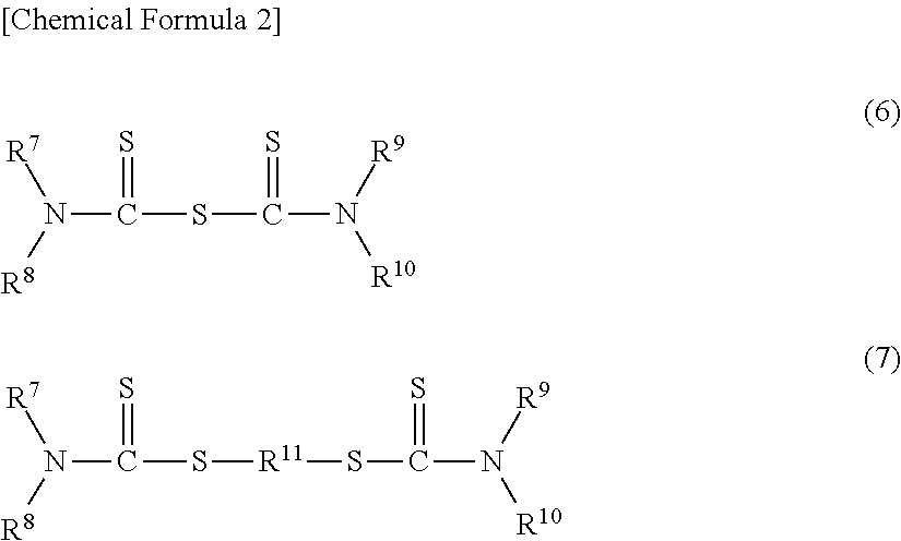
N(C(SC(N([R9])[R10])=S)=S)([R8])[R7].N(C(S[R11]SC(N([R9])[R10])=S)=S)([R8])[R7]
